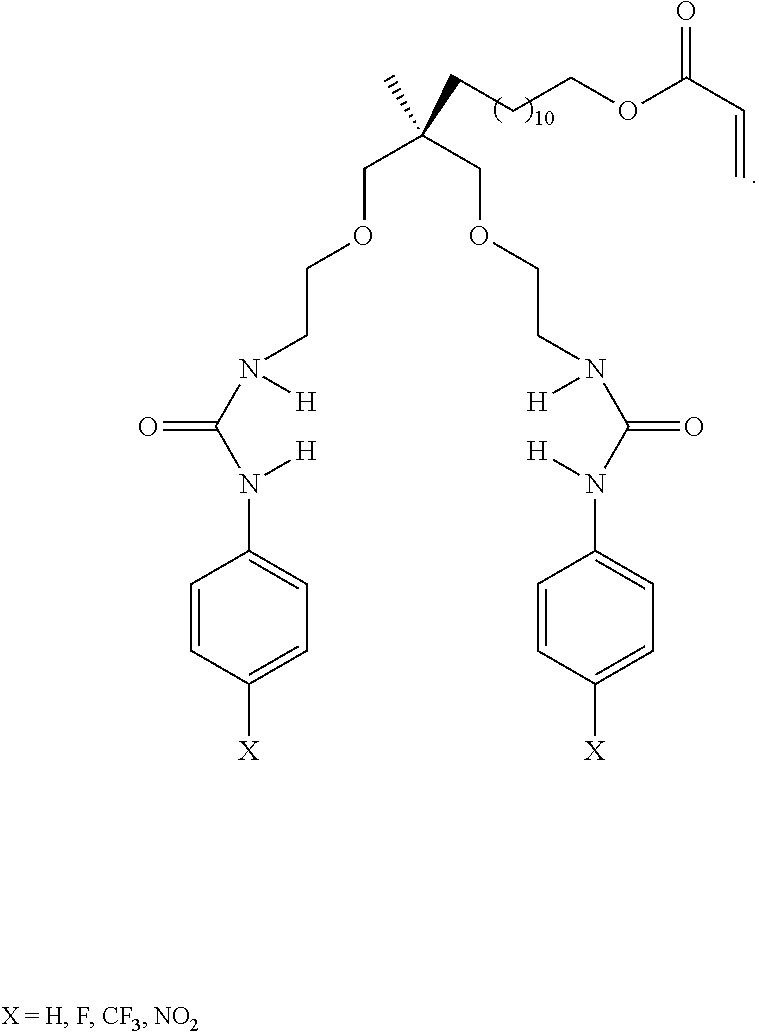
C1=CC([X])=CC=C1N(C(N([H])CCOCC(COCCN(C(N([H])C1=CC=C([X])C=C1)=O)[H])(C)CCCOC(C=C)=O)=O)[H]
